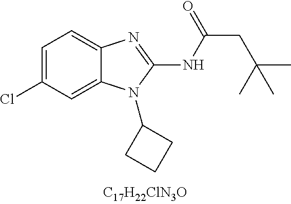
C1=C(Cl)C=C2C(=C1)N=C(NC(CC(C)(C)C)=O)N2C1CCC1
